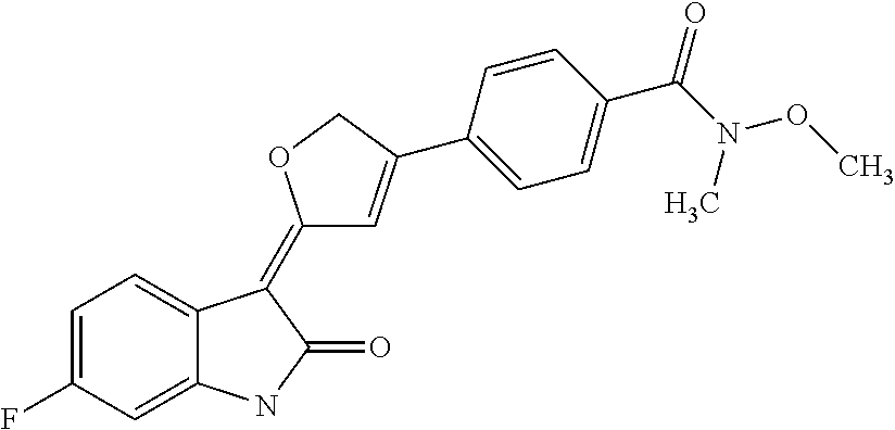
C1=C(F)C=C2C(=C1)C(=C1C=C(C3=CC=C(C(N(OC)C)=O)C=C3)CO1)C(=O)N2
